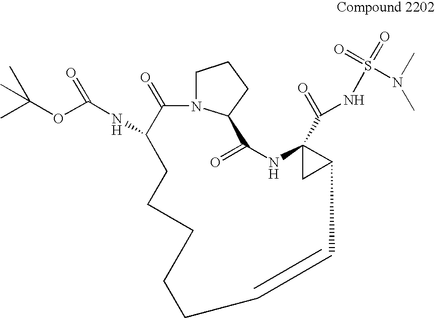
CC(OC(NC1C(=O)N2CCCC2C(=O)NC2(C(=O)NS(=O)(=O)N(C)C)CC2C=CCCCCC1)=O)(C)C
